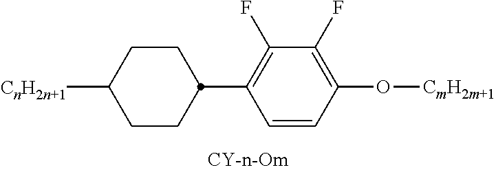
[CnH2n+1]C1CCC(C2=C(F)C(F)=C(O[CmH2m+1])C=C2)CC1
